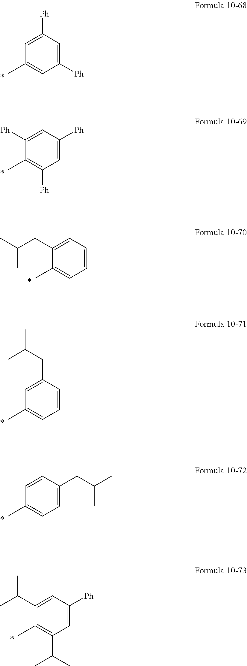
C1([Ph])=CC([Ph])=CC(C)=C1.C1=C([Ph])C=C([Ph])C(C)=C1[Ph].C1=CC=C(CC(C)C)C(C)=C1.CC(CC1=CC(C)=CC=C1)C.C1=C(CC(C)C)C=CC(C)=C1.C1=C([Ph])C=C(C(C)C)C(C)=C1C(C)C
